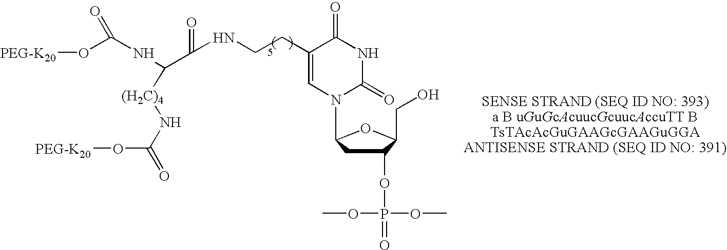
[PEG-K20]OC(NC(C(=O)NCCC1=CN(C2CC(OP(=O)(OC)OC)C(CO)O2)C(=O)NC1=O)[(H2C)4]NC(=O)O[PEG-K20])=O
